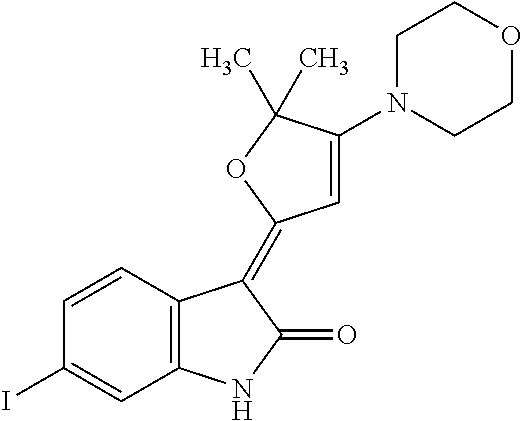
N1(C2=CC(=C3C4=C(C=C(I)C=C4)NC3=O)OC2(C)C)CCOCC1
